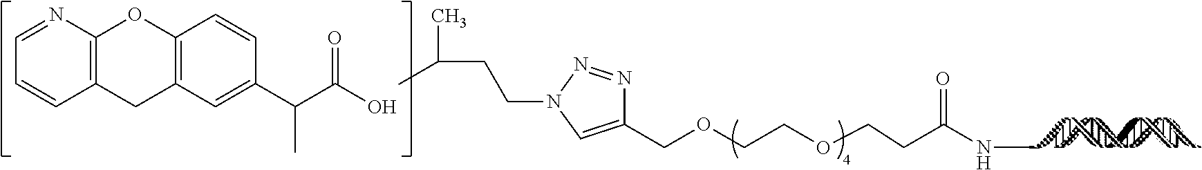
C1(COCCOCCC(NC)=O)=CN(CCC(C)C)N=N1.C12=C(N=CC=C1)OC1=C(C2)C=C(C(C(O)=O)C)C=C1
